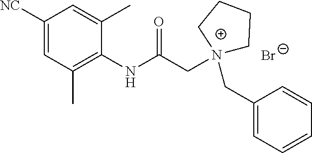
C1([NC])=CC(C)=C(NC(C[N+]2(CC3=CC=CC=C3)CCCC2)=O)C(C)=C1.[Br-]
